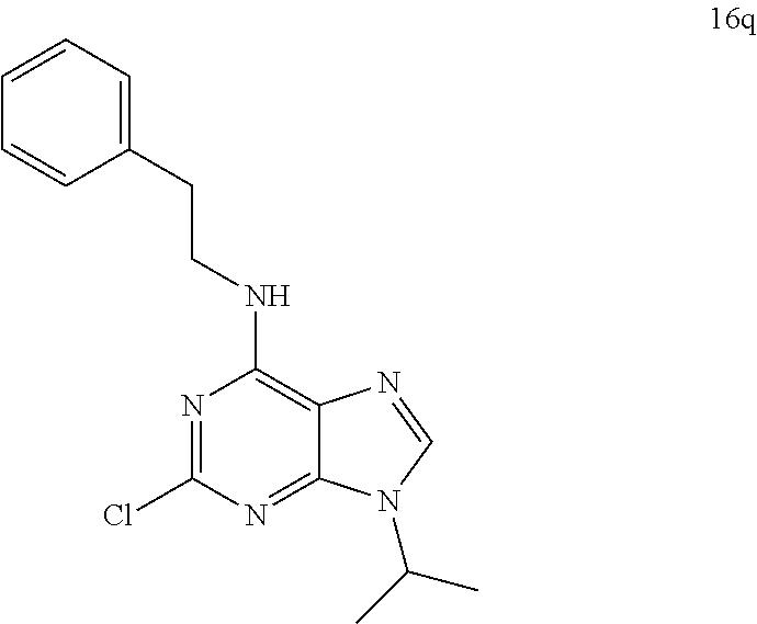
N1=C(Cl)N=C2C(=C1NCCC1=CC=CC=C1)N=CN2C(C)C
